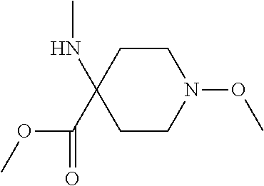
C1CC(NC)(C(=O)OC)CCN1OC
